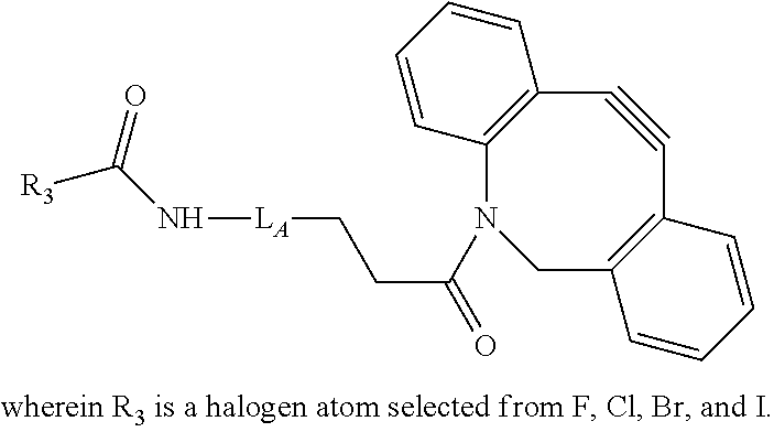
N([LA]CCC(=O)N1CC2=C(C#CC3=C1C=CC=C3)C=CC=C2)C([R3])=O
